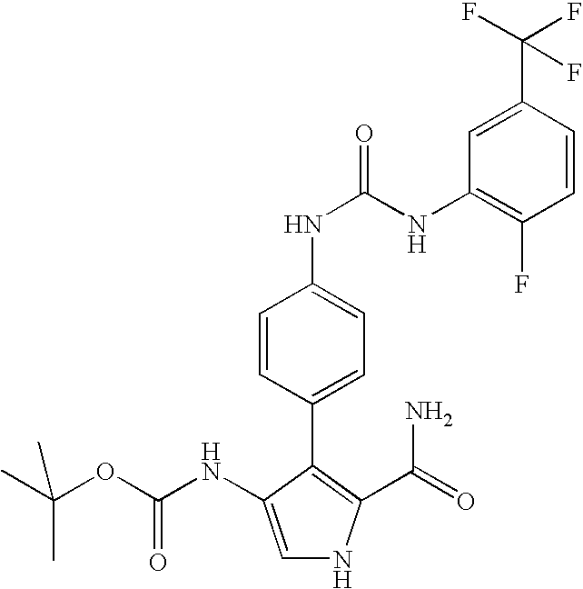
C1=C(NC(OC(C)(C)C)=O)C(C2=CC=C(NC(=O)NC3=C(F)C=CC(C(F)(F)F)=C3)C=C2)=C(C(=O)N)N1
